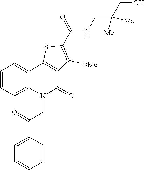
C1=CC=C2C(=C1)C1=C(C(=O)N2CC(C2=CC=CC=C2)=O)C([OMe])=C(C(=O)NCC(CO)([Me])[Me])S1
